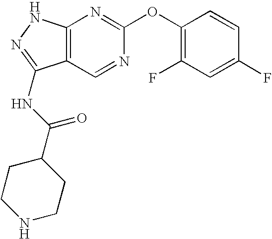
C12=C(NN=C1NC(C1CCNCC1)=O)N=C(OC1=C(F)C=C(F)C=C1)N=C2
